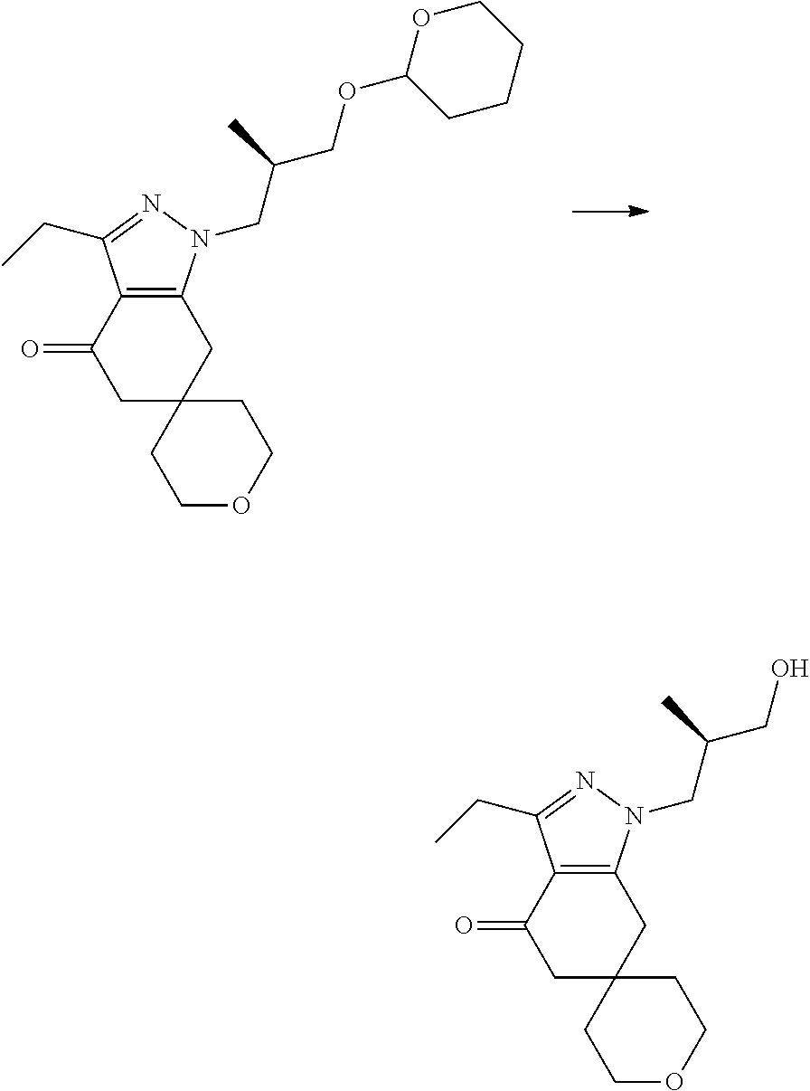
C12=C(N(CC(COC3OCCCC3)C)N=C1CC)CC1(CC2=O)CCOCC1.C12=C(N(CC(CO)C)N=C1CC)CC1(CC2=O)CCOCC1
